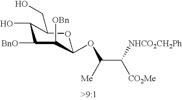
C1(O)C(CO)OC(OC(C([CO2Me])[NHCO2CH2Ph])[Me])C([OBn])C1[BnO]
